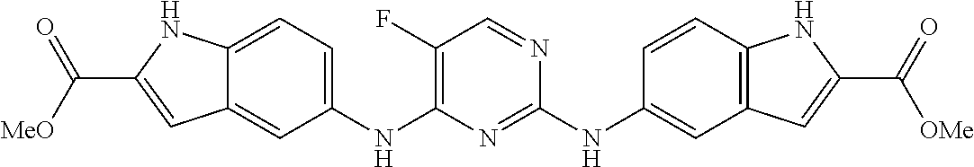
C12=CC=C(NC3=C(F)C=NC(NC4=CC5=C(C=C4)NC(C([OMe])=O)=C5)=N3)C=C1C=C(C(=O)[MeO])N2
